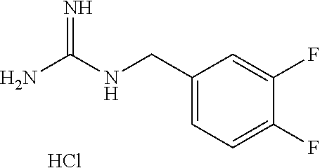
Cl.C1(CNC(N)=N)=CC=C(F)C(F)=C1
